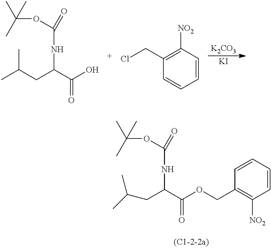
C1=CC=CC(CCl)=C1[NO2].[K2CO3].[KI].C(CC(C(=O)O)NC(=O)OC(C)(C)C)(C)C.C1=CC([NO2])=C(COC(C(CC(C)C)NC(=O)OC(C)(C)C)=O)C=C1
